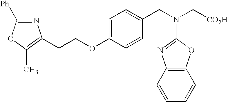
N1=C([Ph])OC(C)=C1CCOC1=CC=C(CN(C2=NC3=C(O2)C=CC=C3)C[CO2H])C=C1
